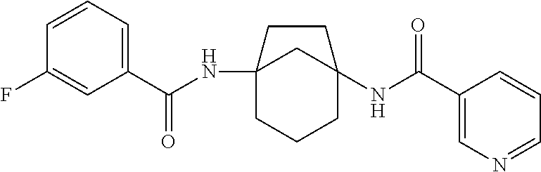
C12(NC(C3=CC=CC(F)=C3)=O)CCCC(NC(C3=CN=CC=C3)=O)(C1)CC2
